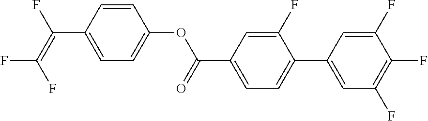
C1=CC(C(=C(F)F)F)=CC=C1OC(C1=CC=C(C2=CC(F)=C(F)C(F)=C2)C(F)=C1)=O
